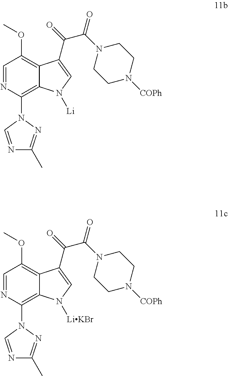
C12=C(OC)C=NC(N3C=NC(C)=N3)=C1N([Li])C=C2C(=O)C(N1CCN([COPh])CC1)=O.C12=C(OC)C=NC(N3C=NC(C)=N3)=C1N([LiKBr])C=C2C(=O)C(N1CCN([COPh])CC1)=O
